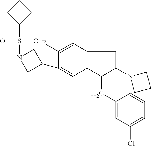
O=S(=O)(C1CCC1)N1CC(C2=CC3=C(C=C2F)CC(N2CCC2)C3CC2=CC(Cl)=CC=C2)C1
